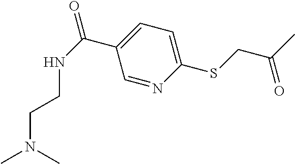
C1=C(C(NCCN(C)C)=O)C=NC(SCC(C)=O)=C1
